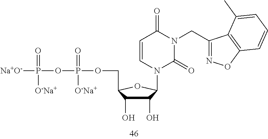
[Na+O-]P(OP(OCC1C(O)C(O)C(N2C(=O)N(CC3=NOC4=C3C(C)=CC=C4)C(=O)C=C2)O1)(=O)[O-Na+])(=O)[O-Na+]
